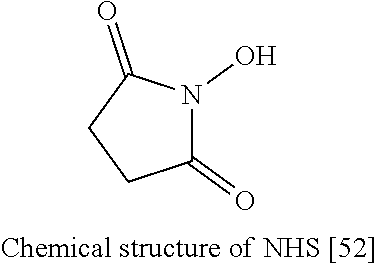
N1(O)C(=O)CCC1=O
